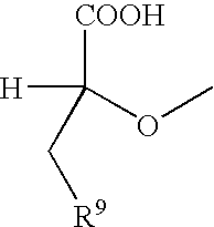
[H]C([COOH])(C[R9])OC
